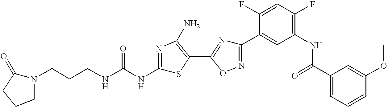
C(CNC(NC1=NC(N)=C(C2=NC(C3=CC(NC(C4=CC=CC(OC)=C4)=O)=C(F)C=C3F)=NO2)S1)=O)CN1C(=O)CCC1
